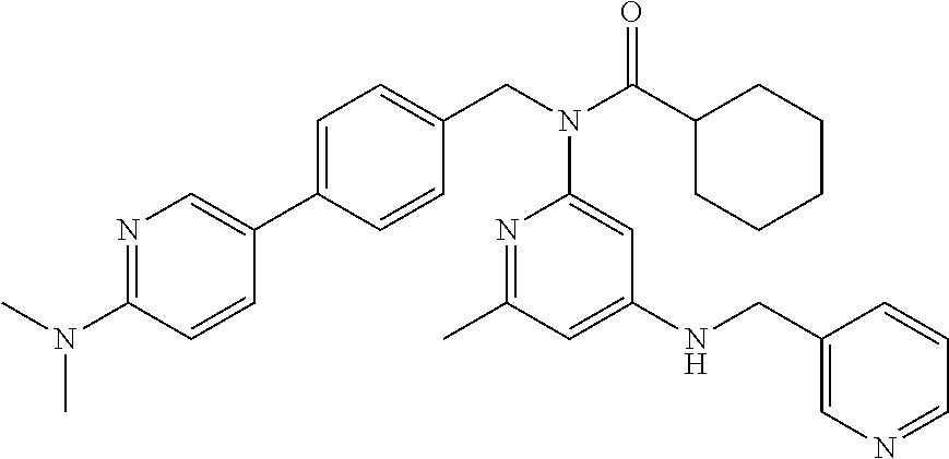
N1=C(N(C)C)C=CC(C2=CC=C(CN(C(C3CCCCC3)=O)C3=CC(NCC4=CN=CC=C4)=CC(C)=N3)C=C2)=C1
